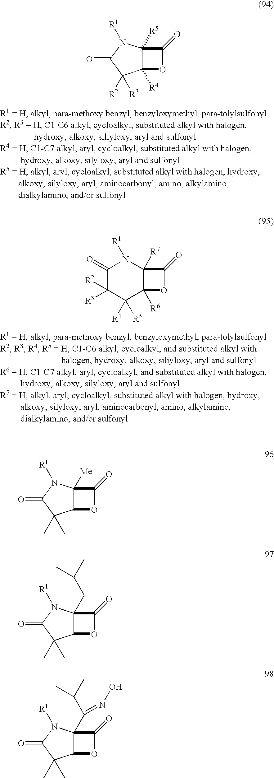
C12([R4])C([R5])(N([R1])C(=O)C1([R3])[R2])C(=O)O2.C1(=O)C([R2])([R3])C([R4])([R5])C2([R6])C([R7])(N1[R1])C(=O)O2.C12C([Me])(N([R1])C(=O)C1(C)C)C(=O)O2.C12C(CC(C)C)(N([R1])C(=O)C1(C)C)C(=O)O2.C12C(C(C(C)C)=NO)(N([R1])C(=O)C1(C)C)C(=O)O2
